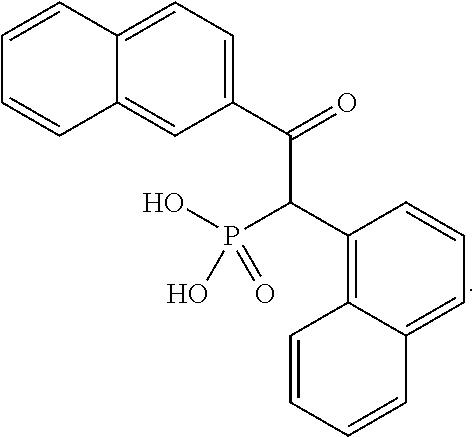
C1(C(=O)C(C2=C3C(=CC=C2)C=CC=C3)P(O)(O)=O)=CC=C2C(=C1)C=CC=C2
